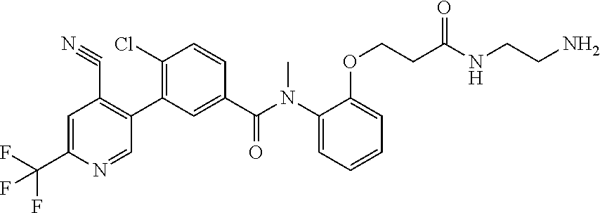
C1=C(C(F)(F)F)N=CC(C2=C(Cl)C=CC(C(N(C3=CC=CC=C3OCCC(=O)NCCN)C)=O)=C2)=C1C#N
